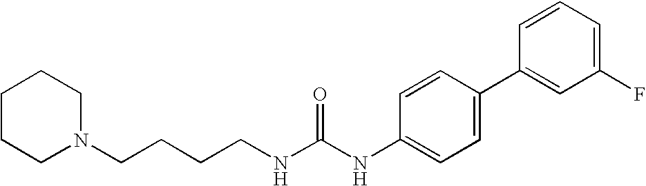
C1CCN(CCCCNC(NC2=CC=C(C3=CC(F)=CC=C3)C=C2)=O)CC1
